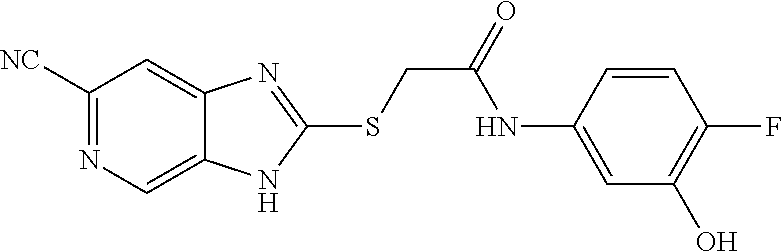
C1([NC])=NC=C2C(=C1)N=C(SCC(=O)NC1=CC(O)=C(F)C=C1)N2
